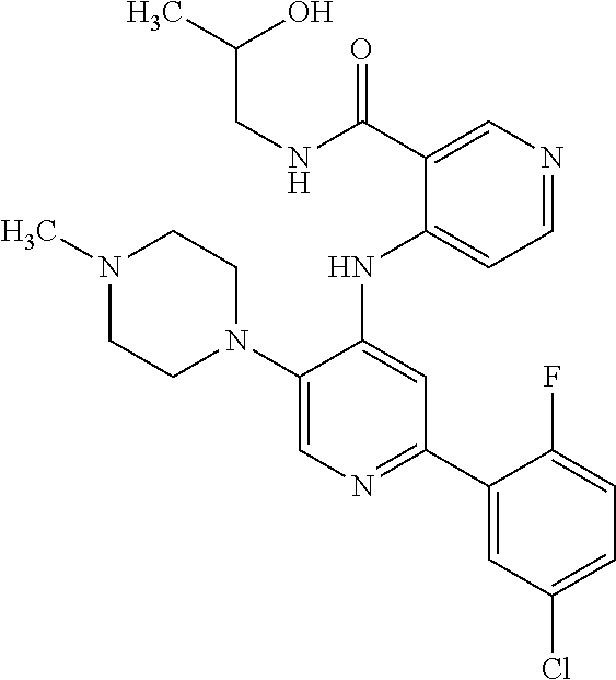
N1(C2=CN=C(C3=CC(Cl)=CC=C3F)C=C2NC2=CC=NC=C2C(=O)NCC(C)O)CCN(C)CC1
